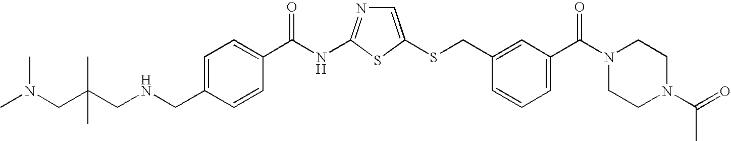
C1=C(SCC2=CC(C(N3CCN(C(=O)C)CC3)=O)=CC=C2)SC(NC(=O)C2=CC=C(CNCC(C)(CN(C)C)C)C=C2)=N1
